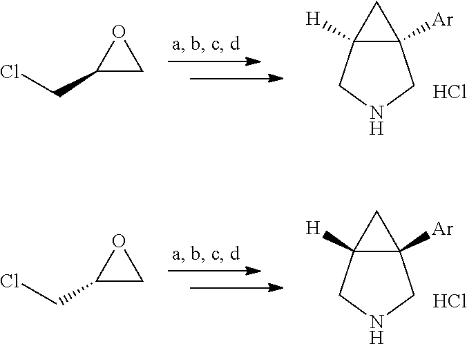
C12([Ar])C([H])(CNC1)C2.Cl.C1(CCl)CO1.C12([Ar])C([H])(CNC1)C2.Cl.C1(CCl)CO1
